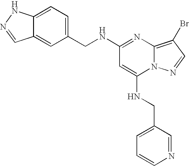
C1=C(NCC2=CC=CN=C2)N2C(=C(Br)C=N2)N=C1NCC1=CC=C2C(=C1)C=NN2
